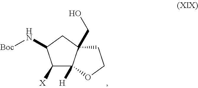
C1([X])C2([H])C(CO)(CC1N[Boc])CCO2
